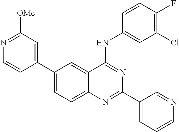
C1([OMe])=NC=CC(C2=CC=C3C(=C2)C(NC2=CC(Cl)=C(F)C=C2)=NC(C2=CC=CN=C2)=N3)=C1
